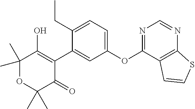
C1(C2=CC(OC3=NC=NC4=C3C=CS4)=CC=C2CC)=C(O)C(C)(C)OC(C)(C)C1=O
